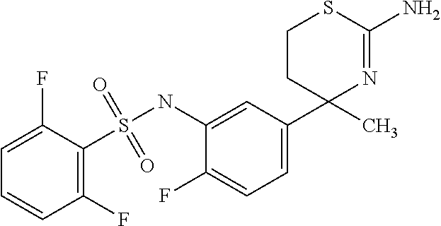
C1(NS(C2=C(F)C=CC=C2F)(=O)=O)=CC(C2(C)N=C(N)SCC2)=CC=C1F
